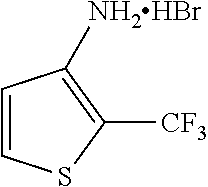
[NH2HBr]C1=C([CF3])SC=C1
